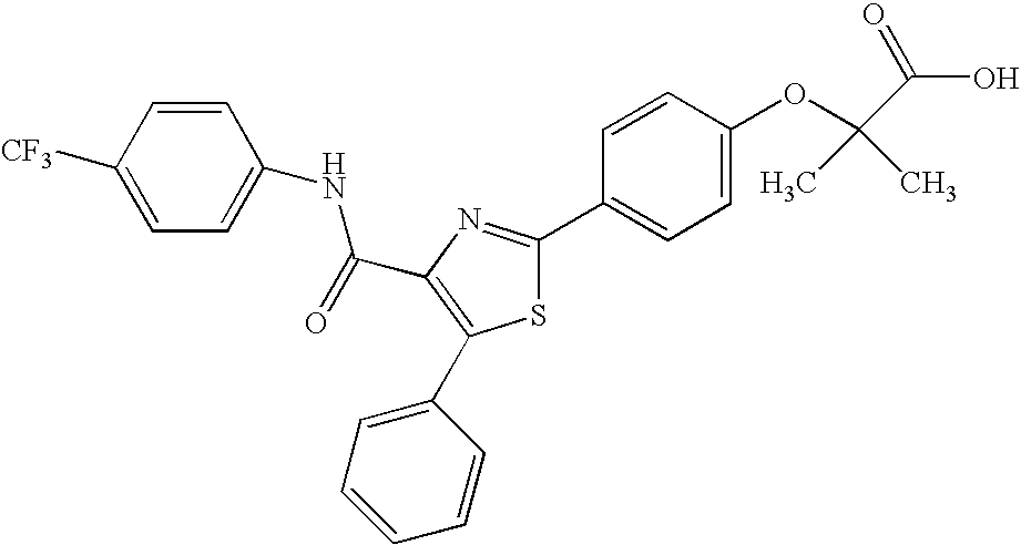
C(C1=C(C2=CC=CC=C2)SC(C2=CC=C(OC(C(O)=O)(C)C)C=C2)=N1)(=O)NC1=CC=C([CF3])C=C1
